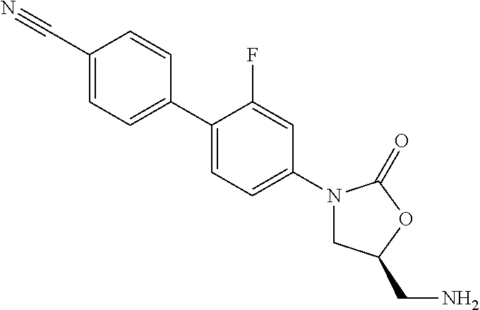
C1(C2=CC=C(N3CC(CN)OC3=O)C=C2F)=CC=C(C#N)C=C1
